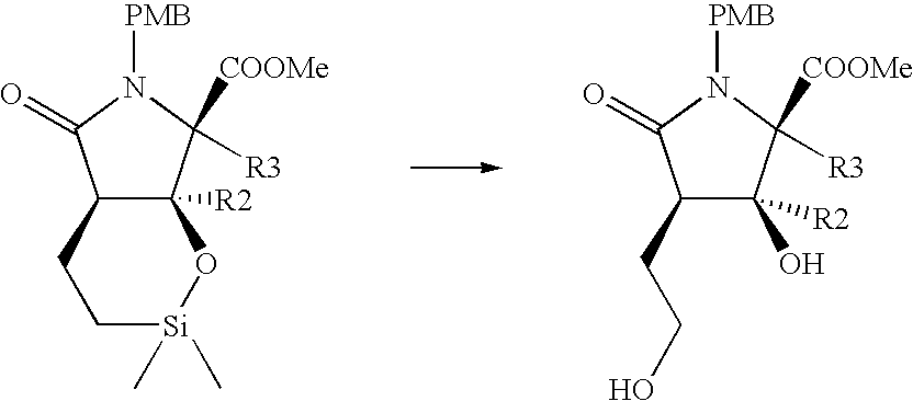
C12C([R2])(C([R3])([COOMe])N([PMB])C1=O)O[Si](C)(C)CC2.C1(CCO)C([R2])(O)C([R3])([COOMe])N([PMB])C1=O
